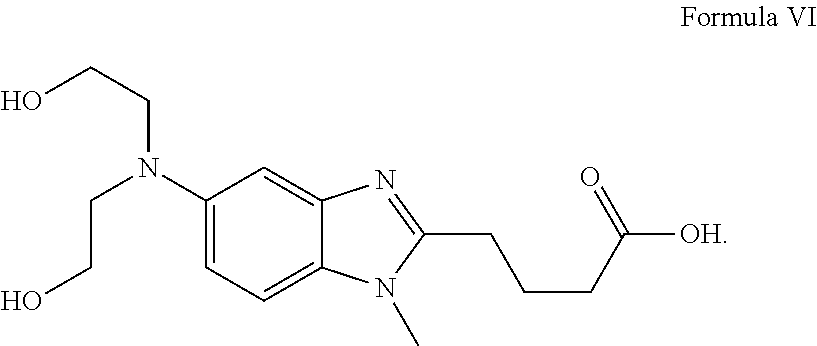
C1(N(CCO)CCO)=CC=C2C(=C1)N=C(CCCC([OH])=O)N2C
